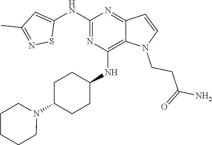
C1(NC2=CC(C)=NS2)=NC(NC2CCC(N3CCCCC3)CC2)=C2C(=N1)C=CN2CCC(N)=O
